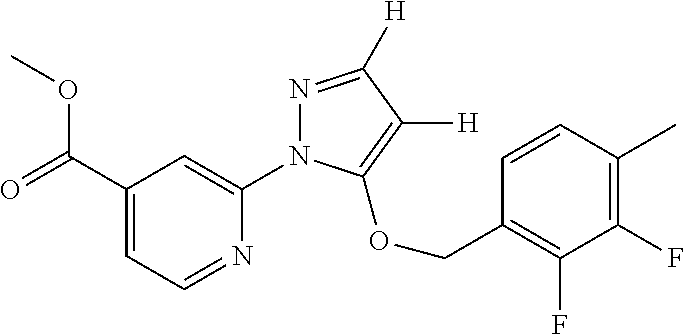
O(C(C1=CC=NC(N2N=C([H])C([H])=C2OCC2=C(F)C(F)=C(C)C=C2)=C1)=O)C
